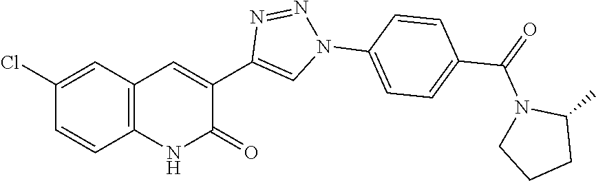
C1(Cl)=CC2=C(C=C1)NC(=O)C(C1=CN(C3=CC=C(C(N4CCCC4C)=O)C=C3)N=N1)=C2
